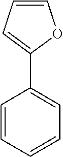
C1=COC(C2=CC=CC=C2)=C1
